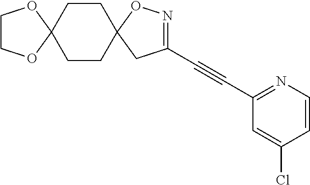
C12(CCC3(CC1)CC(C#CC1=NC=CC(Cl)=C1)=NO3)OCCO2
